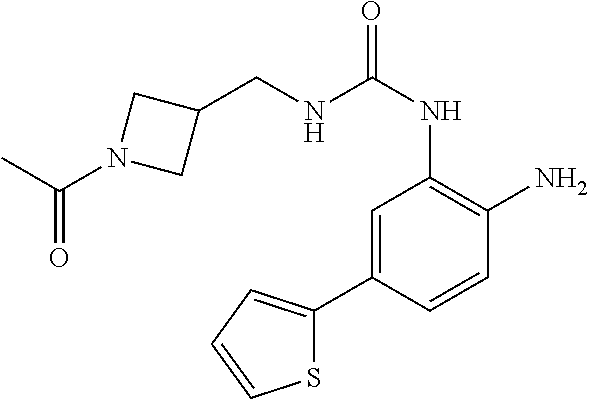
C(NC(NC1=C(N)C=CC(C2=CC=CS2)=C1)=O)C1CN(C(C)=O)C1
